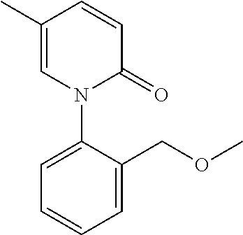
C1(C)=CN(C2=CC=CC=C2COC)C(=O)C=C1
